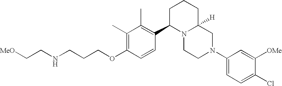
C1(C)=C(OCCCNCC[MeO])C=CC(C2N3C([H])(CCC2)CN(C2=CC=C(Cl)C([OMe])=C2)CC3)=C1C
